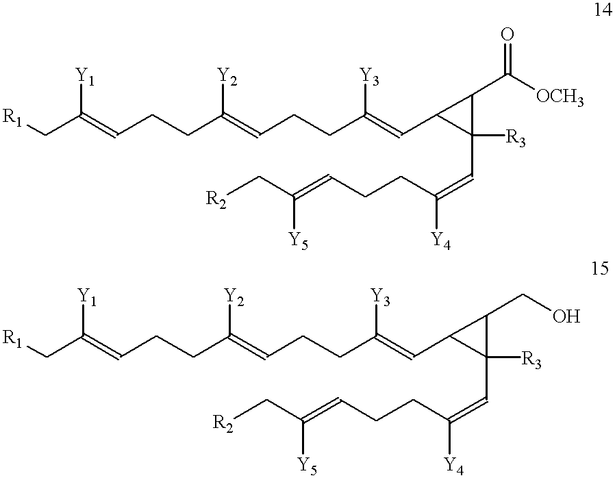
[R1]CC(=CCCC(=CCCC(=CC1C([R3])(C=C(CCC=C(C[R2])[Y5])[Y4])C1C([OCH3])=O)[Y3])[Y2])[Y1].[R1]CC(=CCCC(=CCCC(=CC1C([R3])(C=C(CCC=C(C[R2])[Y5])[Y4])C1CO)[Y3])[Y2])[Y1]
